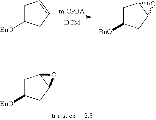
C1C([BnO])CC2C1O2.C1C([BnO])CC=C1.C1C([BnO])CC2C1O2
